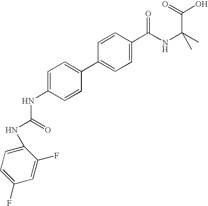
C1=C(NC(NC2=CC=C(F)C=C2F)=O)C=CC(C2=CC=C(C(NC(C)(C)C(=O)O)=O)C=C2)=C1
